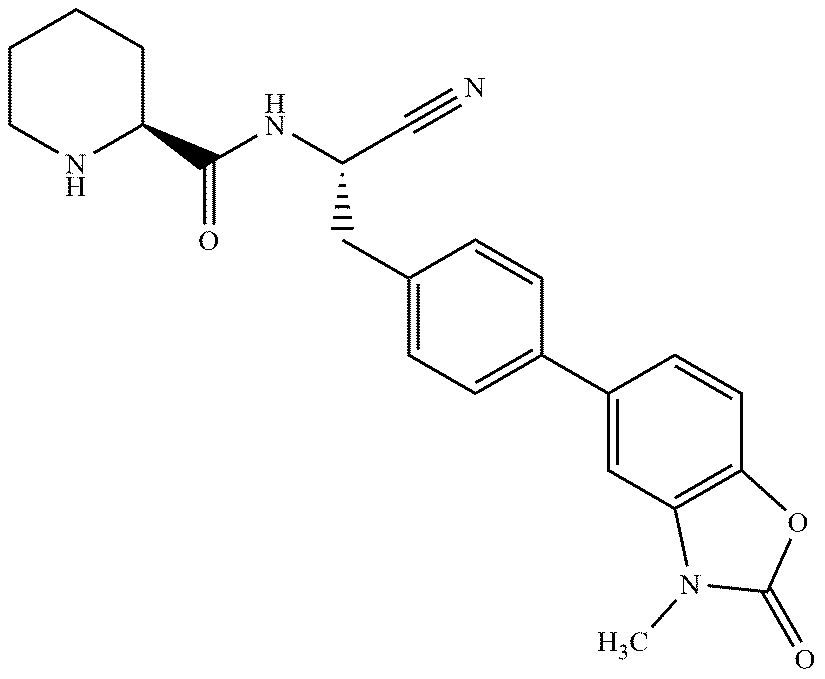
C1CCC(C(NC(C#N)CC2=CC=C(C3=CC4=C(C=C3)OC(=O)N4C)C=C2)=O)NC1
